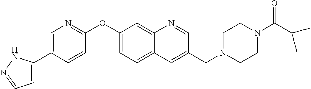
C1=C(C2=CN=C(OC3=CC=C4C(=C3)N=CC(CN3CCN(C(C(C)C)=O)CC3)=C4)C=C2)NN=C1
